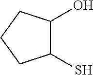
C1(S)C(O)CCC1
